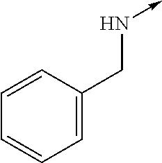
C1=CC=CC=C1CN->C
